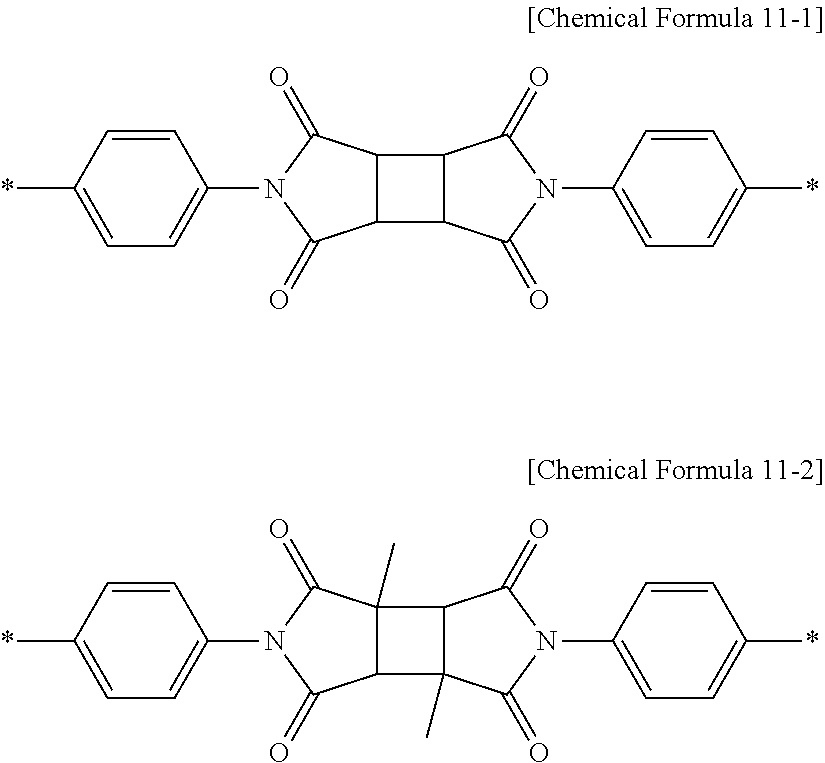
C1(*)=CC=C(N2C(=O)C3C(C2=O)C2C3C(=O)N(C3=CC=C(*)C=C3)C2=O)C=C1.C1(*)=CC=C(N2C(=O)C3C(C)(C2=O)C2C3(C)C(=O)N(C3=CC=C(*)C=C3)C2=O)C=C1
